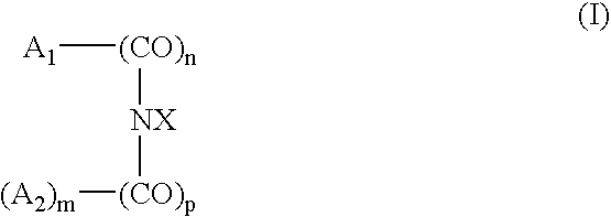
[A1][(CO)n][NX][(CO)p][(A2)m]
